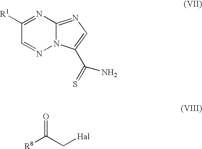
N12C(=NC=C1C(=S)N)N=C([R1])C=N2.[R8]C(C[Hal])=O
